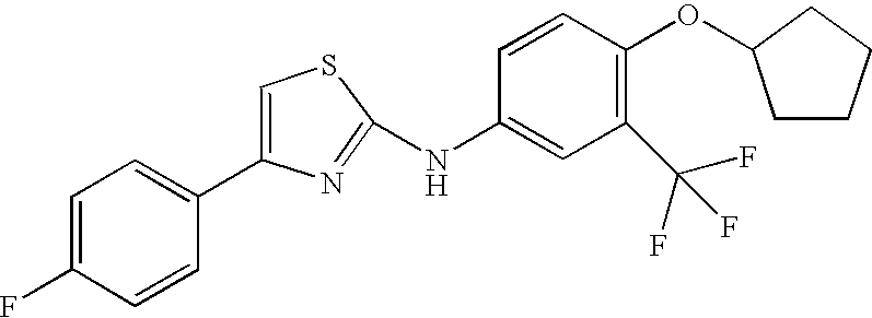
C1(C2=CC=C(F)C=C2)=CSC(NC2=CC(C(F)(F)F)=C(OC3CCCC3)C=C2)=N1
